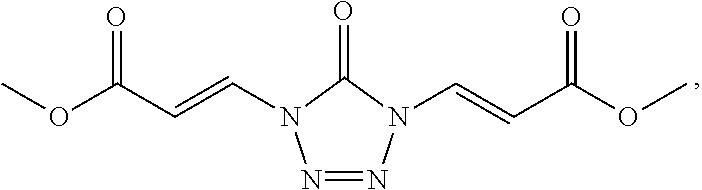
O=C1N(C=CC(OC)=O)N=NN1C=CC(OC)=O
